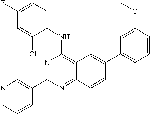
N1=CC=CC(C2=NC(NC3=CC=C(F)C=C3Cl)=C3C(=N2)C=CC(C2=CC=CC(OC)=C2)=C3)=C1
